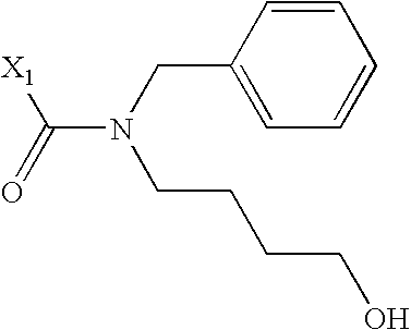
C(N(C(=O)[X1])CC1=CC=CC=C1)CCCO
